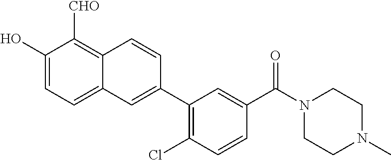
C1(O)=CC=C2C(=C1[CHO])C=CC(C1=C(Cl)C=CC(C(N3CCN(C)CC3)=O)=C1)=C2
